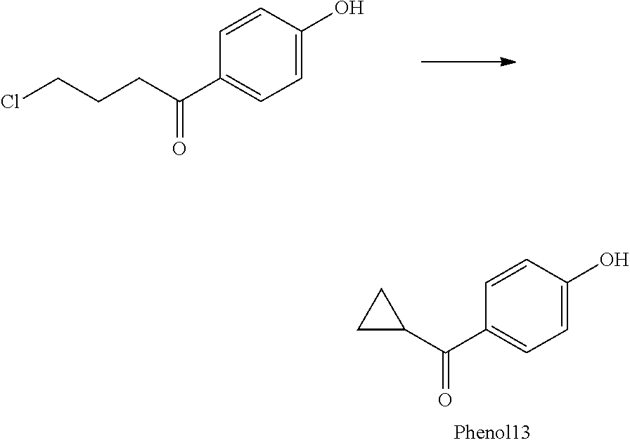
C1=C(O)C=CC(C(CCCCl)=O)=C1.C1=C(O)C=CC(C(C2CC2)=O)=C1
